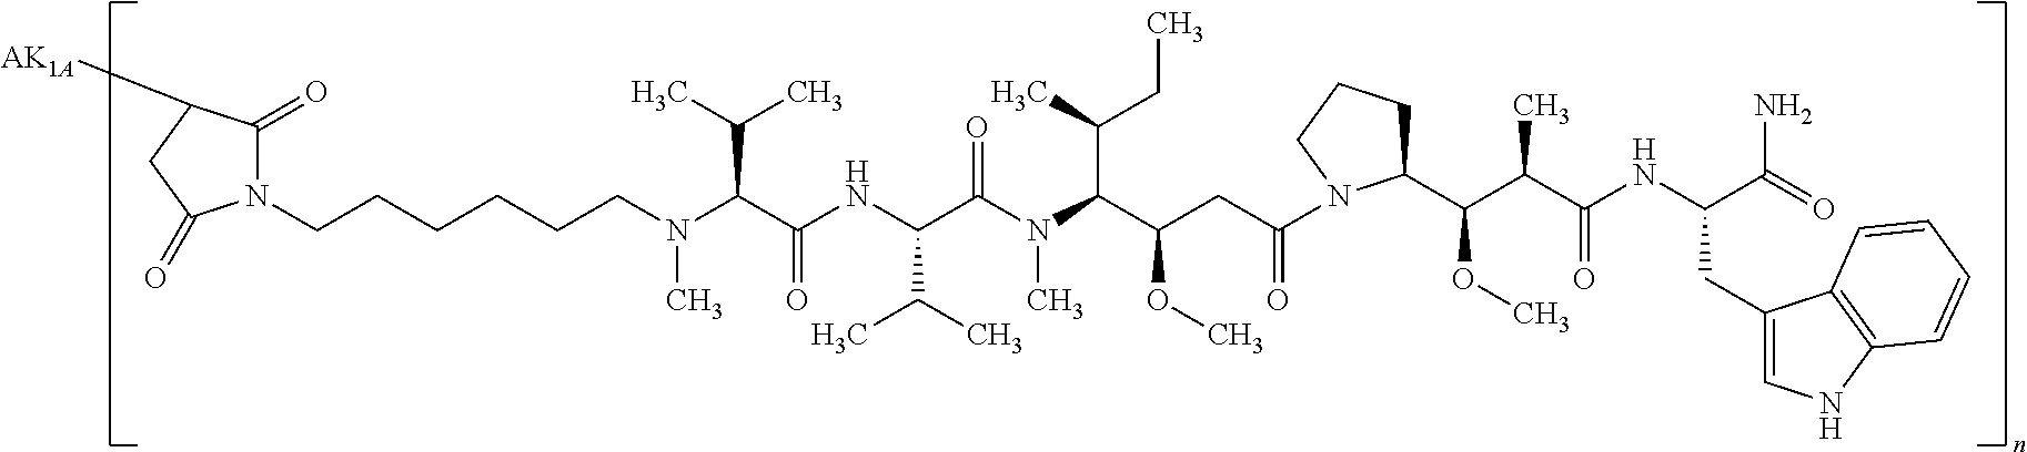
N1(CCCCCCN(C(C(C)C)C(=O)NC(C(C)C)C(N(C(C(CC)C)C(OC)CC(N2C(C(C(C(NC(CC3=CNC4=C3C=CC=C4)C(=O)N)=O)C)OC)CCC2)=O)C)=O)C)C(=O)C([AK1A])CC1=O
